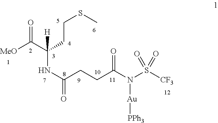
N(C(CCC(N(S([CF3])(=O)=O)[Au][PPh3])=O)=O)C(C([MeO])=O)(CCSC)[H]
